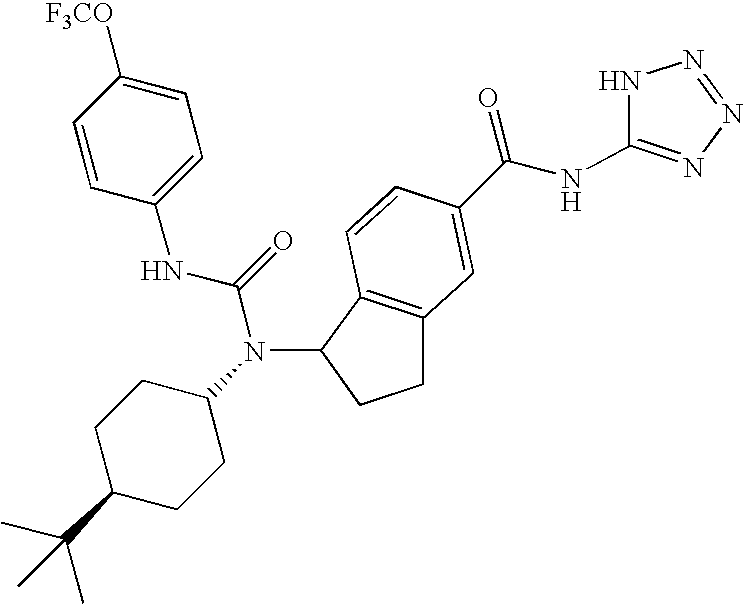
C1C2=C(C(N(C3CCC(C(C)(C)C)CC3)C(=O)NC3=CC=C([F3CO])C=C3)C1)C=CC(C(NC1=NN=NN1)=O)=C2
